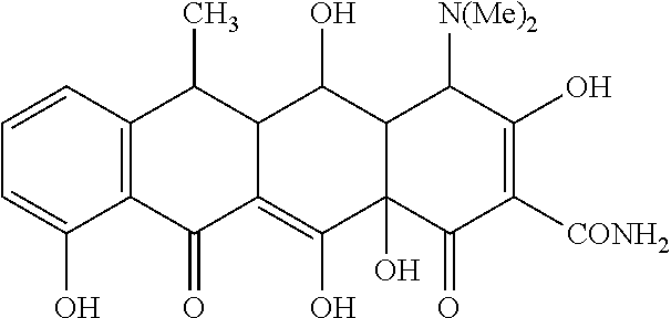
C1=CC2=C(C(O)=C1)C(=O)C1=C(O)C3(O)C(C([N(Me)2])C(O)=C([CONH2])C3=O)C(O)C1C2C
